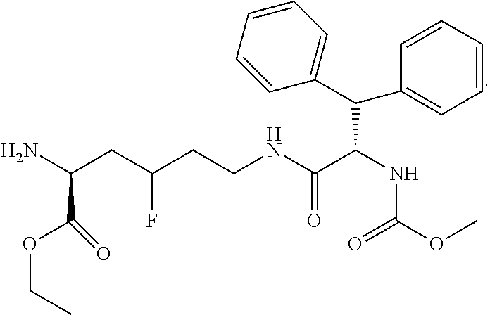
NC(CC(CCNC(C(NC(OC)=O)C(C1=CC=CC=C1)C1=CC=CC=C1)=O)F)C(=O)OCC
